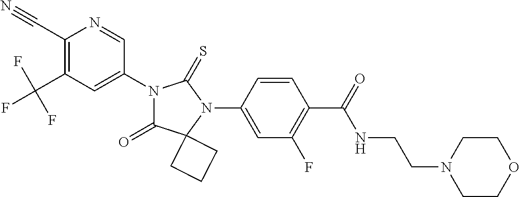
C1(C#N)=C(C(F)(F)F)C=C(N2C(=O)C3(N(C4=CC(F)=C(C(=O)NCCN5CCOCC5)C=C4)C2=S)CCC3)C=N1
